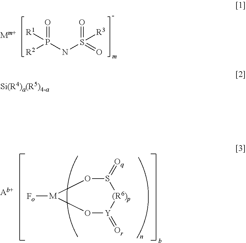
O=P(NS(=O)(=O)[R3])([R1])[R2].S1(=[Oq])O[M]([Fo])O[Y](=[Or])[(R6)p]1
